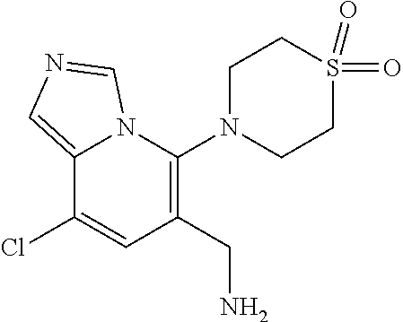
C1(CN)=C(N2CCS(=O)(=O)CC2)N2C(=CN=C2)C(Cl)=C1
